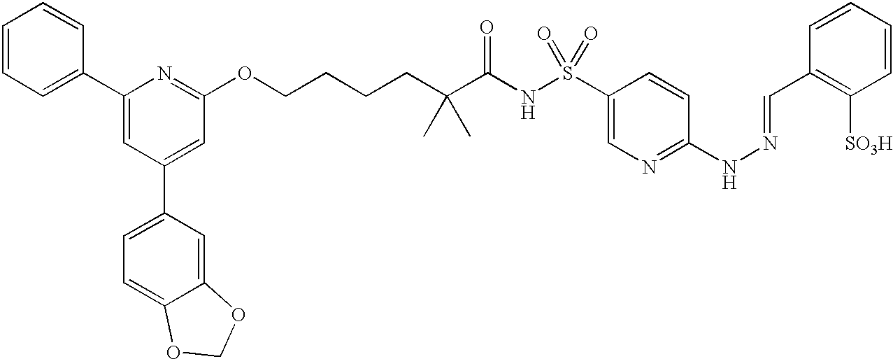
C1=CC=C(C2=CC(C3=CC=C4C(=C3)OCO4)=CC(OCCCCC(C(NS(C3=CN=C(NN=CC4=C([SO3H])C=CC=C4)C=C3)(=O)=O)=O)(C)C)=N2)C=C1
